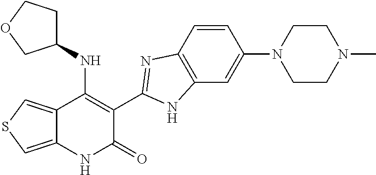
C1=CC2=C(C=C1N1CCN(C)CC1)NC(C1=C(NC3CCOC3)C3=CSC=C3NC1=O)=N2
